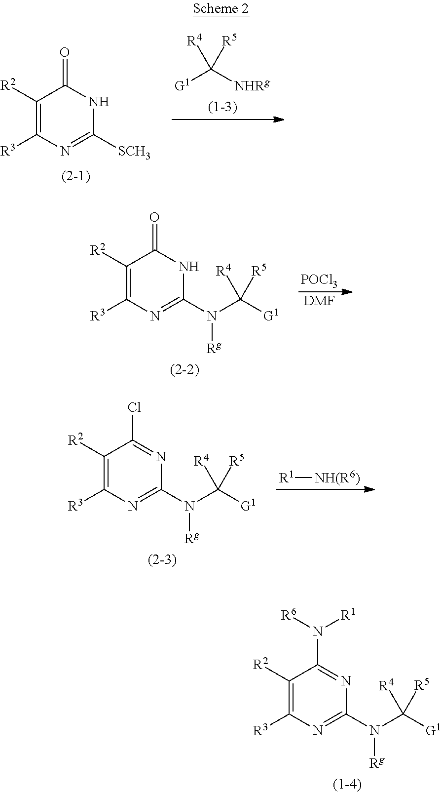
[G1]C([NHRg])([R5])[R4].C1([R2])=C([R3])N=C([SCH3])NC1=O.C1([R2])=C([R3])N=C(N(C([G1])([R5])[R4])[Rg])NC1=O.[POCl3].[DMF].C1([R2])=C([R3])N=C(N(C([G1])([R5])[R4])[Rg])N=C1Cl.[NH(R6)][R1].C1([R2])=C([R3])N=C(N(C([G1])([R5])[R4])[Rg])N=C1N([R6])[R1]
